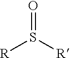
[R]S([R])=O
